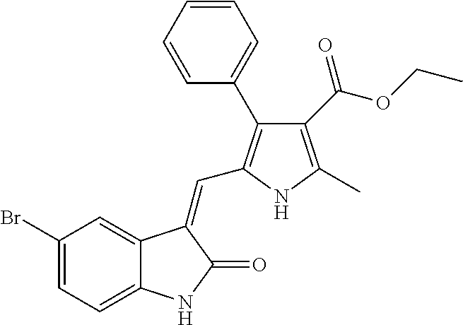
C1(Br)=CC=C2C(=C1)C(=CC1=C(C3=CC=CC=C3)C(C(OCC)=O)=C(C)N1)C(=O)N2
